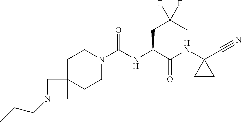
C(NC(C(NC1(C#N)CC1)=O)CC(F)(C)F)(N1CCC2(CC1)CN(CCC)C2)=O
